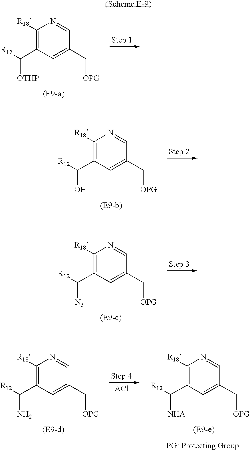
C1([R18])=C(C([R12])[OTHP])C=C(C[OPG])C=N1.C1([R18])=C(C([R12])O)C=C(C[OPG])C=N1.C1([R18])=C(C([R12])[N3])C=C(C[OPG])C=N1.C1([R18])=C(C([R12])N)C=C(C[OPG])C=N1.C1([R18])=C(C([R12])[NHA])C=C(C[OPG])C=N1
